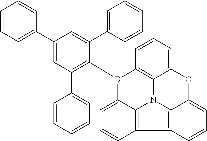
C1(C2=CC(C3=CC=CC=C3)=C(B3C4=CC=CC5=C4N4C6=C3C=CC=C6OC3=CC=CC5=C43)C(C3=CC=CC=C3)=C2)=CC=CC=C1
